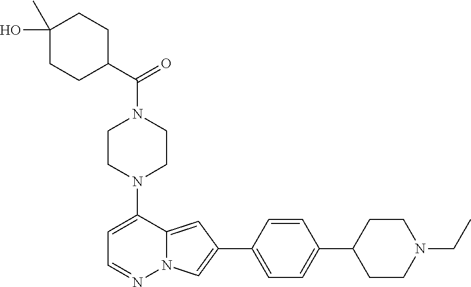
N1(C2=CC=NN3C2=CC(C2=CC=C(C4CCN(CC)CC4)C=C2)=C3)CCN(C(=O)C2CCC(C)(O)CC2)CC1
